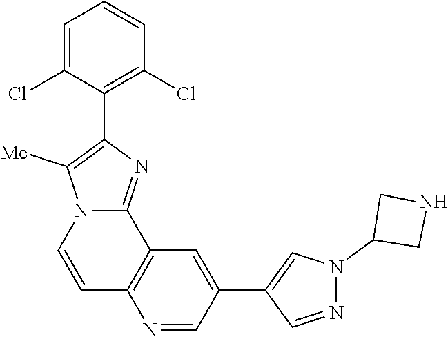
N1(C2CNC2)N=CC(C2=CC3=C(C=CN4C([Me])=C(C5=C(Cl)C=CC=C5Cl)N=C34)N=C2)=C1
